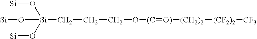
O([Si](O[Si])(O[Si])CCCO[(C]=[O)][(CH2)2][(CF2)2][CF3])[Si]
